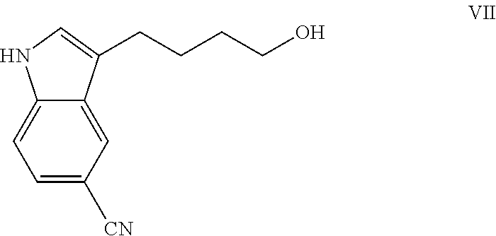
OCCCCC1=CNC2=CC=C([CN])C=C21
